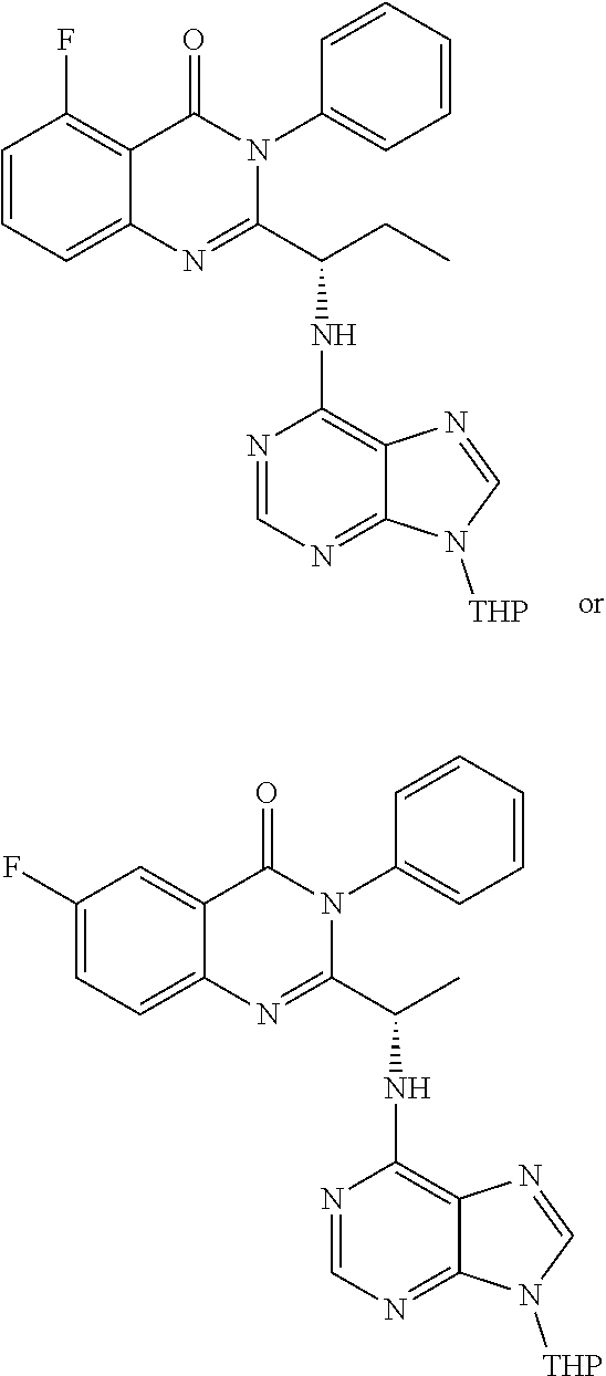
C1=CC=C2C(=C1F)C(=O)N(C1=CC=CC=C1)C(C(CC)NC1=C3C(=NC=N1)N([THP])C=N3)=N2.C1(F)=CC=C2C(=C1)C(=O)N(C1=CC=CC=C1)C(C(C)NC1=C3C(=NC=N1)N([THP])C=N3)=N2
